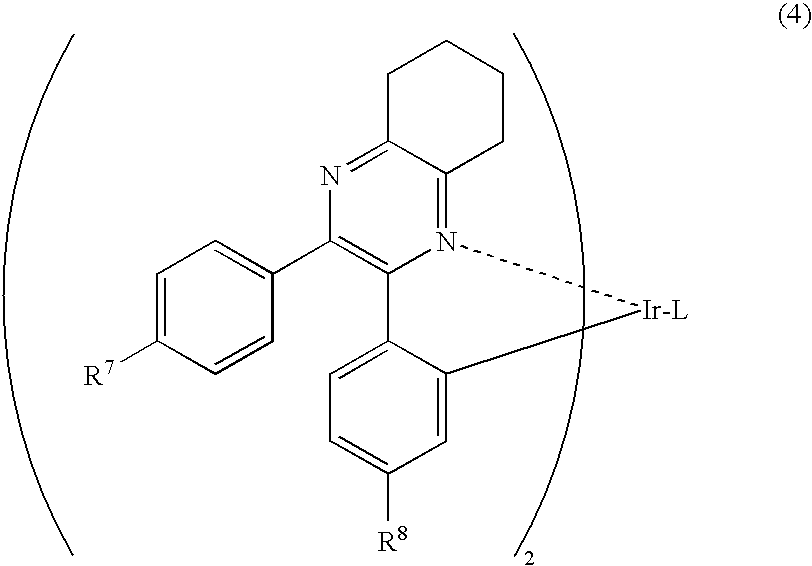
C1=C([R7])C=CC(C2=C3N(=C4C(=N2)CCCC4)[Ir-L]C2=CC([R8])=CC=C32)=C1
